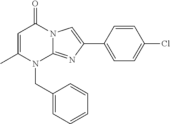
N12C(=NC(C3=CC=C(Cl)C=C3)=C1)N(CC1=CC=CC=C1)C(C)=CC2=O
